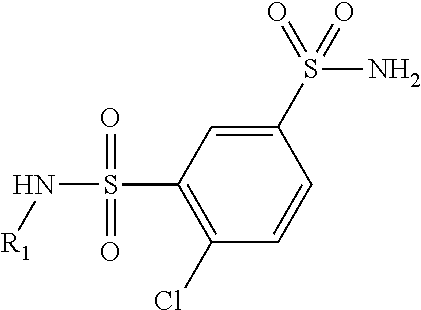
C1(Cl)=C(S(N[R1])(=O)=O)C=C(S(=O)(N)=O)C=C1
